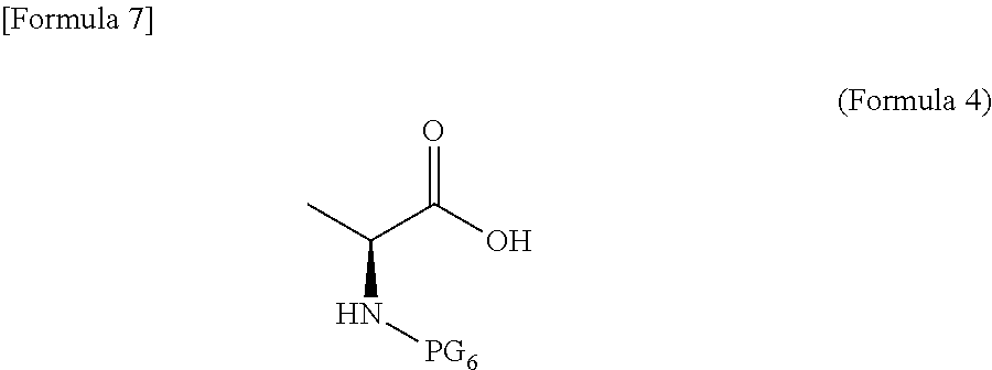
O=C(O)C(C)N[PG6]
